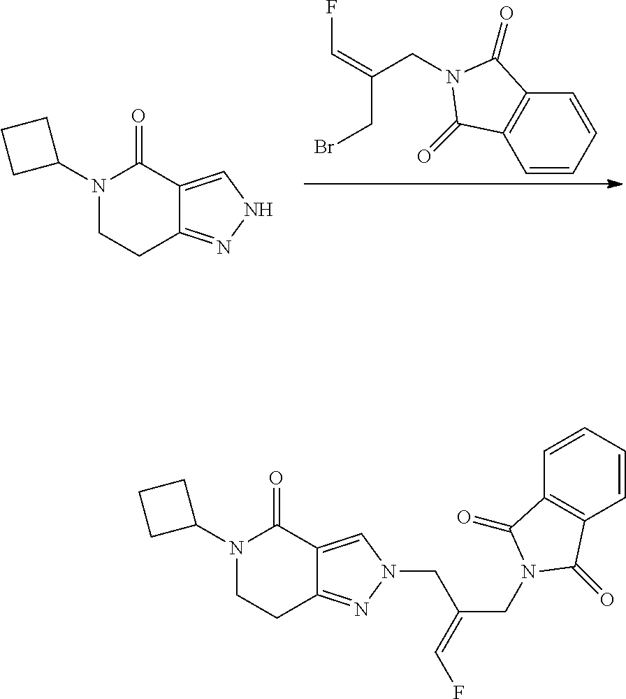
C1=CC=CC2=C1C(=O)N(CC(=CF)CBr)C2=O.N1(C2CCC2)C(=O)C2=CNN=C2CC1.N1(C2CCC2)CCC2=NN(CC(CN3C(=O)C4=C(C3=O)C=CC=C4)=CF)C=C2C1=O
